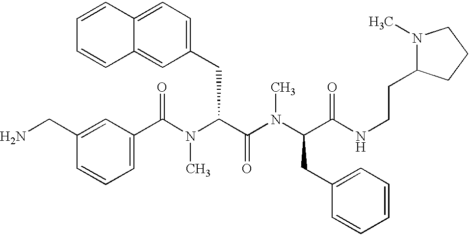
C1(C(N(C(C(=O)N(C)C(CC2=CC=CC=C2)C(=O)NCCC2N(C)CCC2)CC2=CC=C3C(=C2)C=CC=C3)C)=O)=CC=CC(CN)=C1
